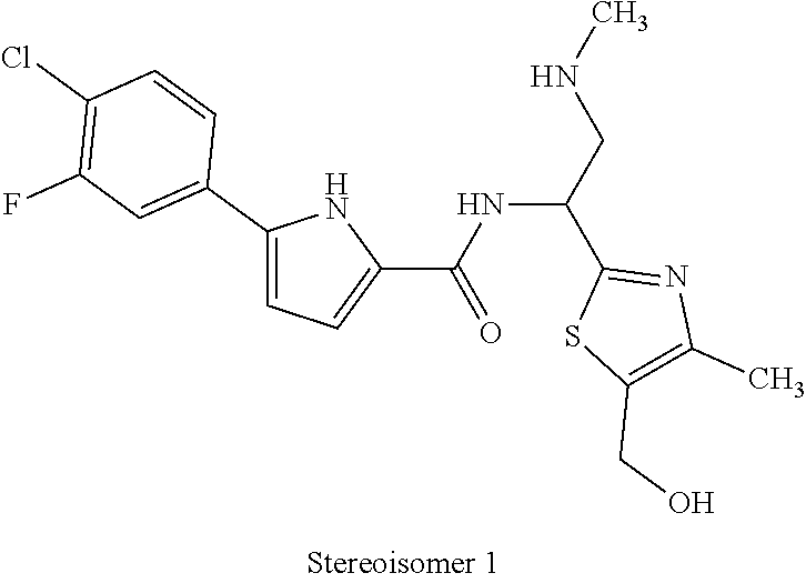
N(CC(C1=NC(C)=C(CO)S1)NC(C1=CC=C(C2=CC(F)=C(Cl)C=C2)N1)=O)C
